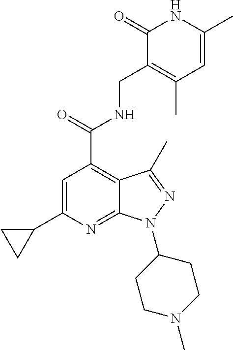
C1=C(C2CC2)N=C2C(=C1C(=O)NCC1=C(C)C=C(C)NC1=O)C(C)=NN2C1CCN(C)CC1
